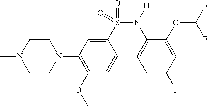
N1(C2=C(OC)C=CC(S(=O)(N([H])C3=CC=C(F)C=C3OC(F)F)=O)=C2)CCN(C)CC1
